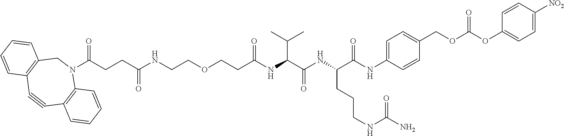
C(CCC(NCCOCCC(NC(C(NC(C(NC1=CC=C(COC(OC2=CC=C([NO2])C=C2)=O)C=C1)=O)CCCNC(N)=O)=O)C(C)C)=O)=O)(N1CC2=C(C#CC3=C1C=CC=C3)C=CC=C2)=O
